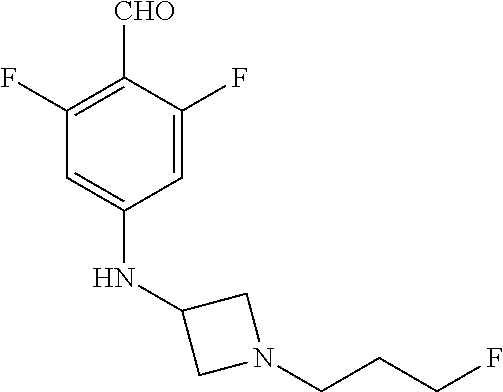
C1=C(NC2CN(CCCF)C2)C=C(F)C([CHO])=C1F
